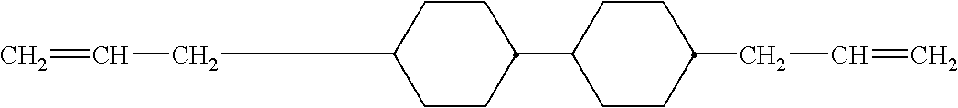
C1C(C2CCC(CC=C)CC2)CCC(CC=C)C1
